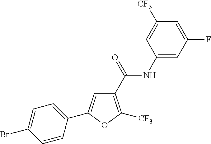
C1=C(C2=CC(C(=O)NC3=CC(F)=CC([CF3])=C3)=C([CF3])O2)C=CC(Br)=C1
